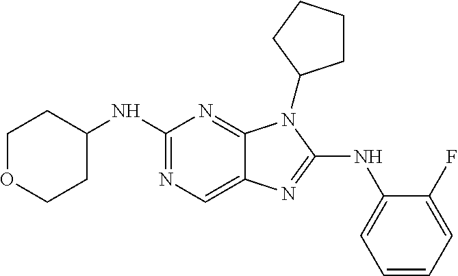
C1(NC2CCOCC2)=NC=C2C(=N1)N(C1CCCC1)C(NC1=CC=CC=C1F)=N2
